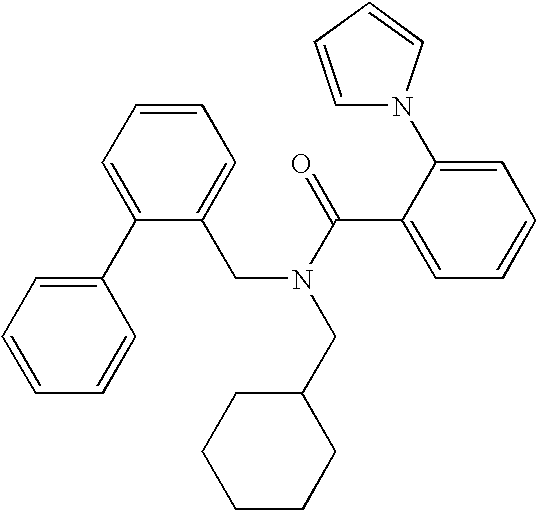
C1(C2=CC=CC=C2)=CC=CC=C1CN(C(C1=CC=CC=C1N1C=CC=C1)=O)CC1CCCCC1
